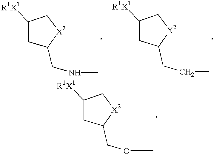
C1C(CNC)[X2]CC1[R1X1].C1C(CCC)[X2]CC1[R1X1].C1C(COC)[X2]CC1[R1X1]
